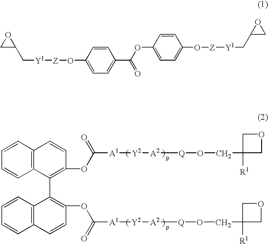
C12=C(C=CC=C1)C=CC(OC([A1][Y2][A2][Q]OCC1([R1])COC1)=O)=C2C1=C(OC(=O)[A1][Y2][A2][Q]OCC2([R1])COC2)C=CC2=C1C=CC=C2.C1C(C[Y1][Z]OC2=CC=C(C(OC3=CC=C(O[Z][Y1]CC4CO4)C=C3)=O)C=C2)O1
